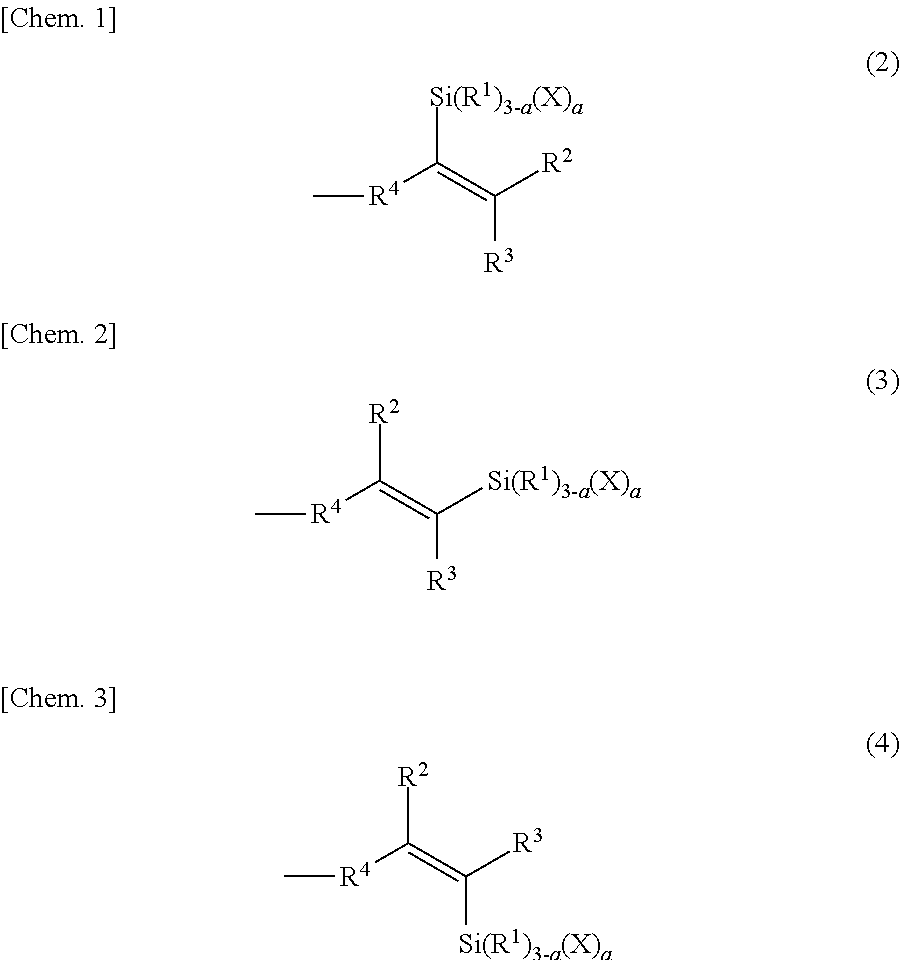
C[R4]C(=C([R2])[R3])[Si(R1)3-a(X)a].C[R4]C(=C([Si(R1)3-a(X)a])[R3])[R2].C[R4]C([R2])=C([Si(R1)3-a(X)a])[R3]
